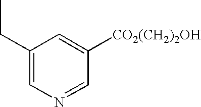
C1=C([CO2(CH2)2OH])C=NC=C1CC
